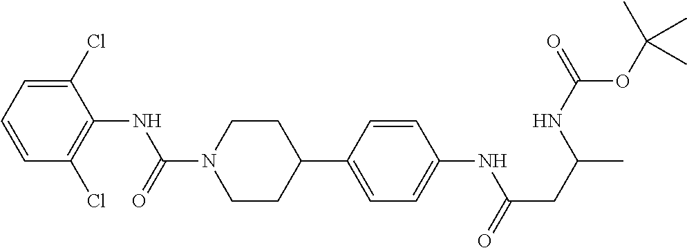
C1(Cl)=CC=CC(Cl)=C1NC(N1CCC(C2=CC=C(NC(CC(C)NC(=O)OC(C)(C)C)=O)C=C2)CC1)=O
